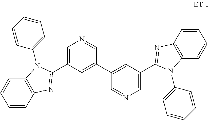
C1=C(C2=NC3=C(C=CC=C3)N2C2=CC=CC=C2)C=C(C2=CC(C3=NC4=C(C=CC=C4)N3C3=CC=CC=C3)=CN=C2)C=N1
